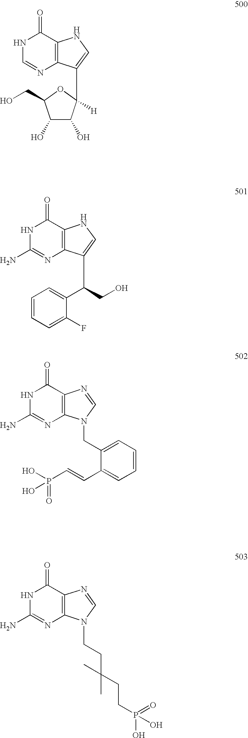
C12=C(N=CNC1=O)C(C1([H])C(O)C(O)C(CO)O1)=CN2.C12=C(N=C(N)NC1=O)C(C(CO)C1=CC=CC=C1F)=CN2.C12=C(N=C(N)NC1=O)N(CC1=CC=CC=C1C=CP(=O)(O)O)C=N2.C12=C(N=C(N)NC1=O)N(CCC(CCP(O)(=O)O)(C)C)C=N2
